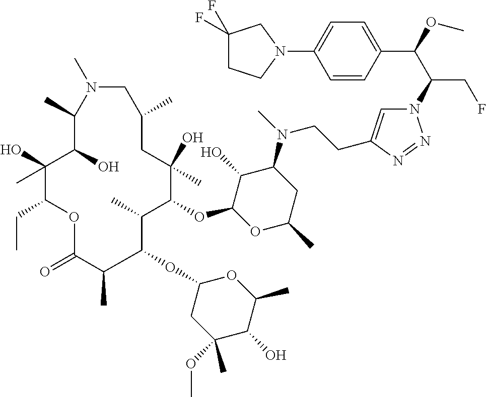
N1=NN(C(C(C2=CC=C(N3CC(F)(F)CC3)C=C2)OC)CF)C=C1CCN(C1C(O)C(OC2C(C)C(OC3CC(OC)(C)C(O)C(C)O3)C(C)C(=O)OC(CC)C(O)(C)C(O)C(C)N(C)CC(C)CC2(O)C)OC(C)C1)C
